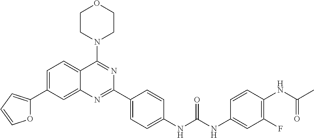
C1=C(C2=CC=CO2)C=C2C(=C1)C(N1CCOCC1)=NC(C1=CC=C(NC(NC3=CC(F)=C(NC(C)=O)C=C3)=O)C=C1)=N2
